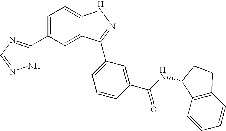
C1=C(C2=NC=NN2)C=C2C(=C1)NN=C2C1=CC=CC(C(NC2C3=C(C=CC=C3)CC2)=O)=C1
